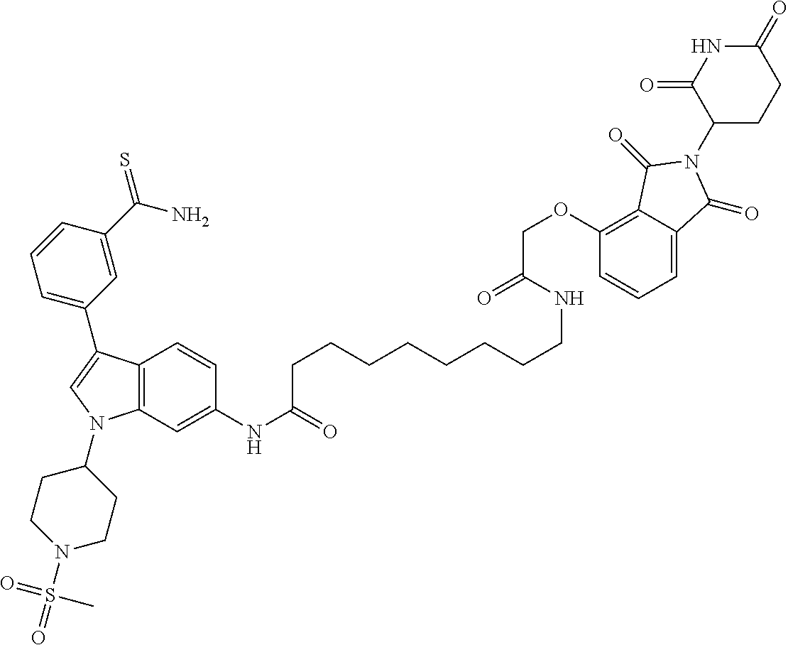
C12=C(C=C(NC(=O)CCCCCCCCNC(=O)COC3=C4C(=CC=C3)C(=O)N(C3CCC(=O)NC3=O)C4=O)C=C1)N(C1CCN(S(=O)(=O)C)CC1)C=C2C1=CC=CC(C(N)=S)=C1
